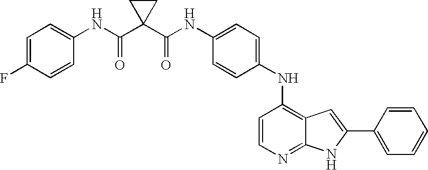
C1=CN=C2C(=C1NC1=CC=C(NC(C3(C(NC4=CC=C(F)C=C4)=O)CC3)=O)C=C1)C=C(C1=CC=CC=C1)N2
